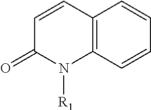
C12=C(C=CC=C1)N([R1])C(=O)C=C2
